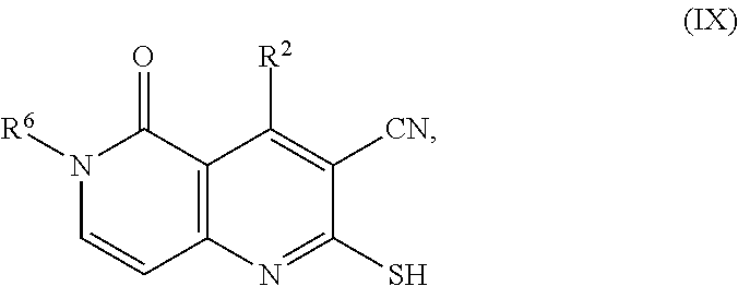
N1([R6])C=CC2=C(C1=O)C([R2])=C([CN])C(S)=N2
